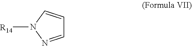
[R14]N1N=CC=C1
